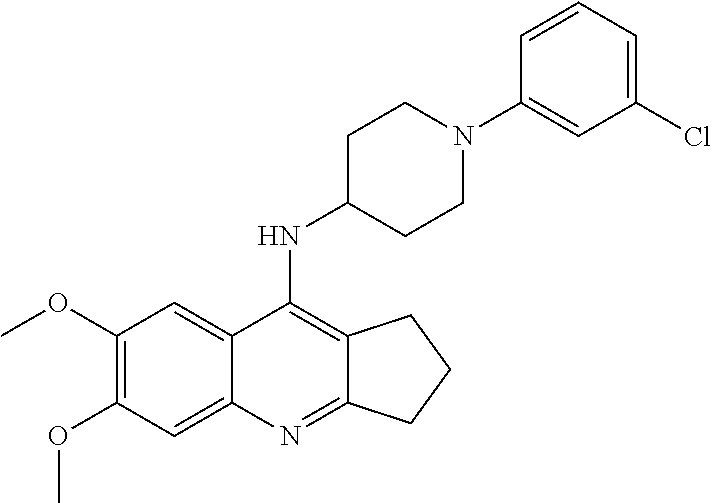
C1(OC)=C(OC)C=C2C(=C1)C(NC1CCN(C3=CC(Cl)=CC=C3)CC1)=C1C(=N2)CCC1
